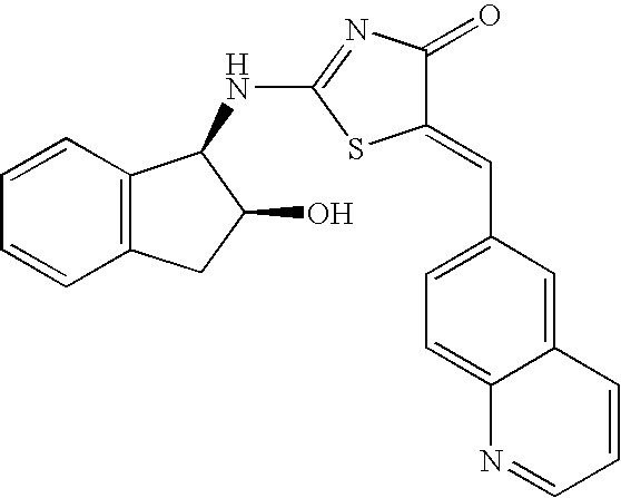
C1(NC2C3=C(C=CC=C3)CC2O)=NC(=O)C(=CC2=CC=C3C(=C2)C=CC=N3)S1
